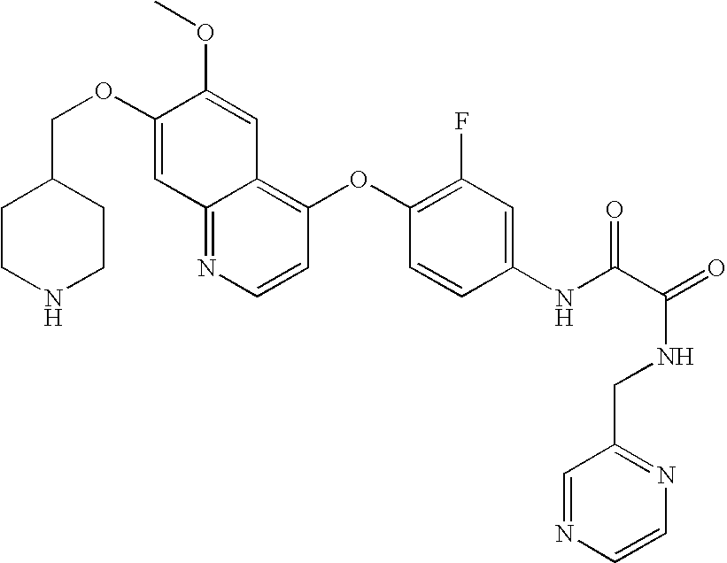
C12=NC=CC(OC3=C(F)C=C(NC(C(NCC4=NC=CN=C4)=O)=O)C=C3)=C1C=C(OC)C(OCC1CCNCC1)=C2
